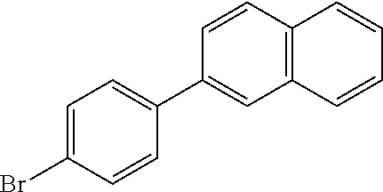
C12=C(C=CC=C1)C=C(C1=CC=C(Br)C=C1)C=C2
